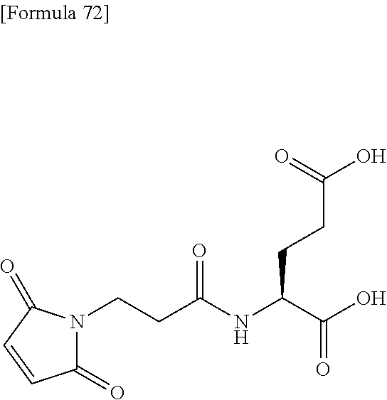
C1(=O)N(CCC(NC(C(=O)O)CCC(O)=O)=O)C(=O)C=C1
